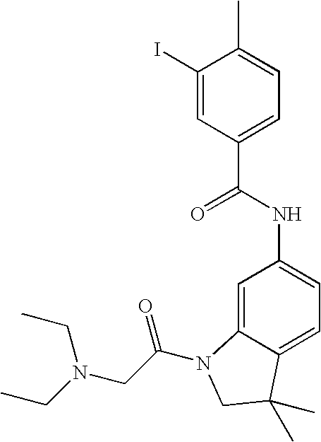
C1(I)=CC(C(=O)NC2=CC=C3C(=C2)N(C(CN(CC)CC)=O)CC3(C)C)=CC=C1C
